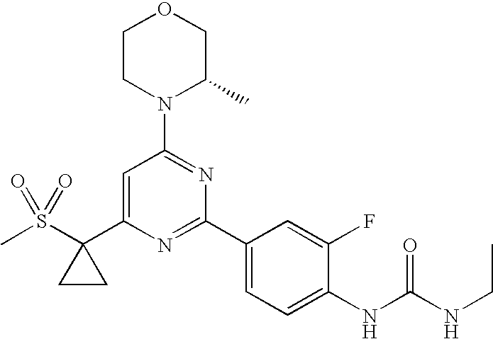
CS(=O)(=O)C1(C2=CC(N3C(C)COCC3)=NC(C3=CC=C(NC(NCC)=O)C(F)=C3)=N2)CC1
